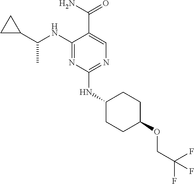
C1(NC(C)C2CC2)=NC(NC2CCC(OCC(F)(F)F)CC2)=NC=C1C(=O)N
